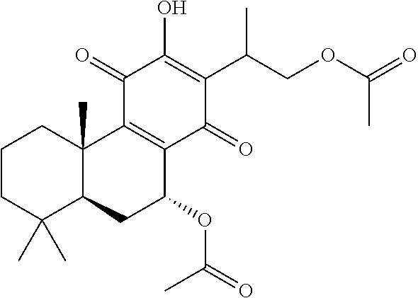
C1CC(C)(C)C2C(C)(C1)C1=C(C(OC(C)=O)C2)C(=O)C(C(C)COC(C)=O)=C(O)C1=O
